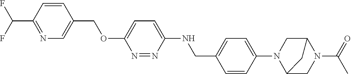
C1=CC(C(F)F)=NC=C1COC1=CC=C(NCC2=CC=C(N3C4CN(C(C)=O)C(C3)C4)C=C2)N=N1
